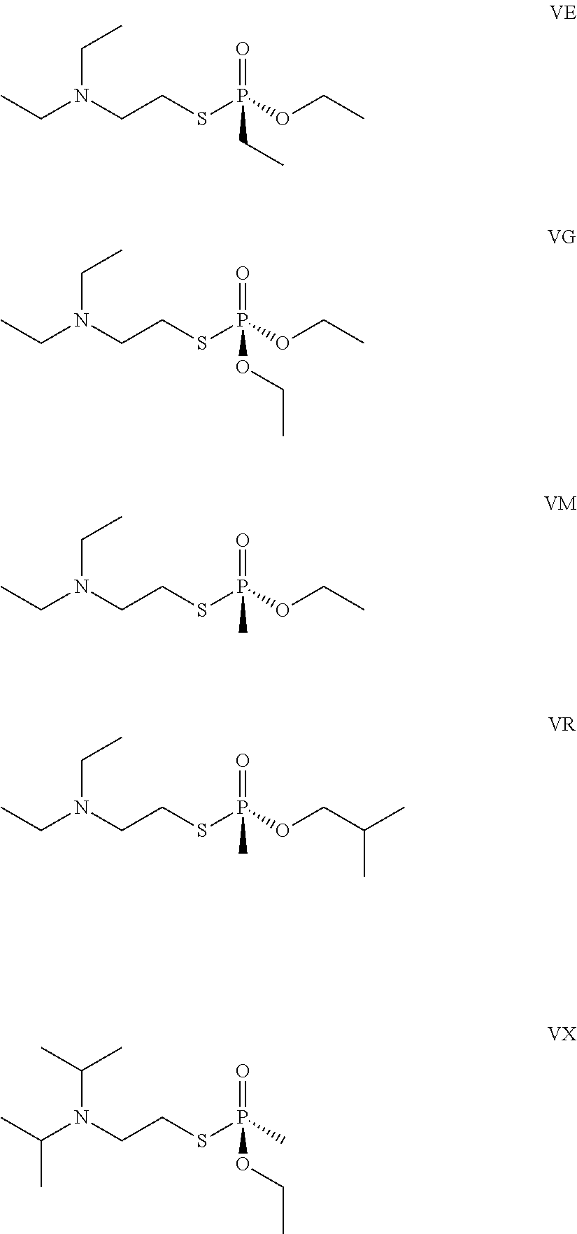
C(N(CCSP(OCC)(=O)CC)CC)C.C(N(CCSP(OCC)(=O)OCC)CC)C.C(N(CCSP(OCC)(=O)C)CC)C.C(N(CCSP(OCC(C)C)(=O)C)CC)C.C(N(CCSP(C)(=O)OCC)C(C)C)(C)C
